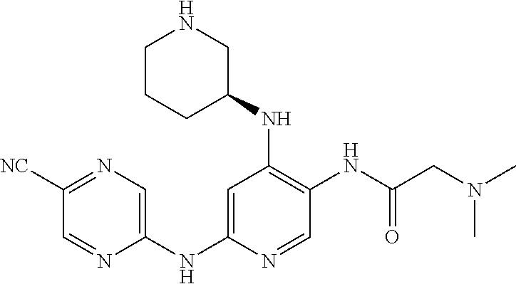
C1=NC(NC2=CC(NC3CNCCC3)=C(NC(CN(C)C)=O)C=N2)=CN=C1[NC]
